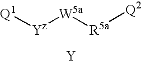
[Q1][Yz][W5a][R5a][Q2].[Y]
